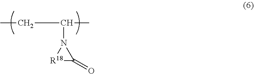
C(C(N1[R18]C1=O)C)C
